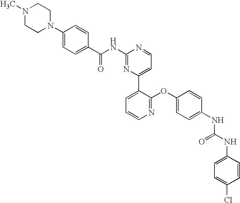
N1(C)CCN(C2=CC=C(C(NC3=NC(C4=CC=CN=C4OC4=CC=C(NC(NC5=CC=C(Cl)C=C5)=O)C=C4)=CC=N3)=O)C=C2)CC1
